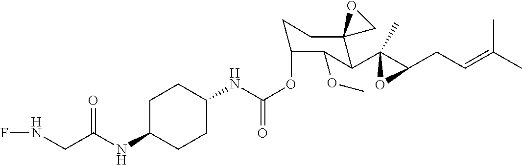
C1C(NC(CNF)=O)CCC(NC(OC2CCC3(C(C4(C)C(CC=C(C)C)O4)C2OC)CO3)=O)C1
